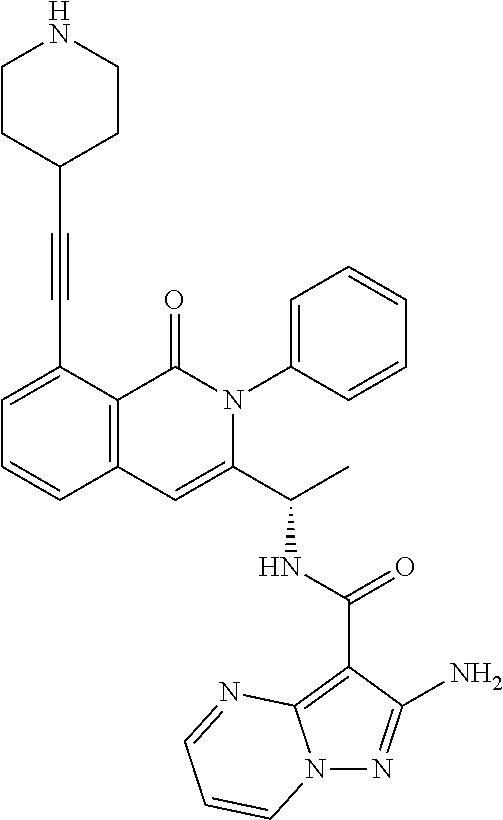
N12N=C(N)C(C(NC(C3=CC4=C(C(=O)N3C3=CC=CC=C3)C(C#CC3CCNCC3)=CC=C4)C)=O)=C1N=CC=C2
